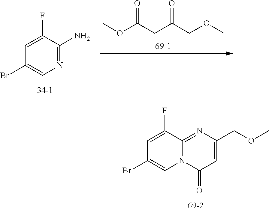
N1=C(N)C(F)=CC(Br)=C1.COC(CC(COC)=O)=O.C1=C(COC)N=C2N(C1=O)C=C(Br)C=C2F
